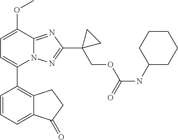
C1=C(OC)C2=NC(C3(COC(NC4CCCCC4)=O)CC3)=NN2C(C2=C3C(=CC=C2)C(=O)CC3)=C1
